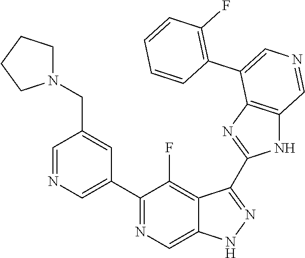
C1(C2=CN=CC(CN3CCCC3)=C2)=NC=C2C(=C1F)C(C1=NC3=C(N1)C=NC=C3C1=C(F)C=CC=C1)=NN2
